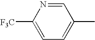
C1=C([F3C])N=CC(C)=C1
